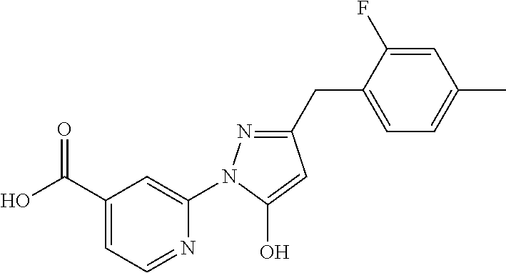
C1(C(O)=O)=CC=NC(N2N=C(CC3=CC=C(C)C=C3F)C=C2O)=C1
